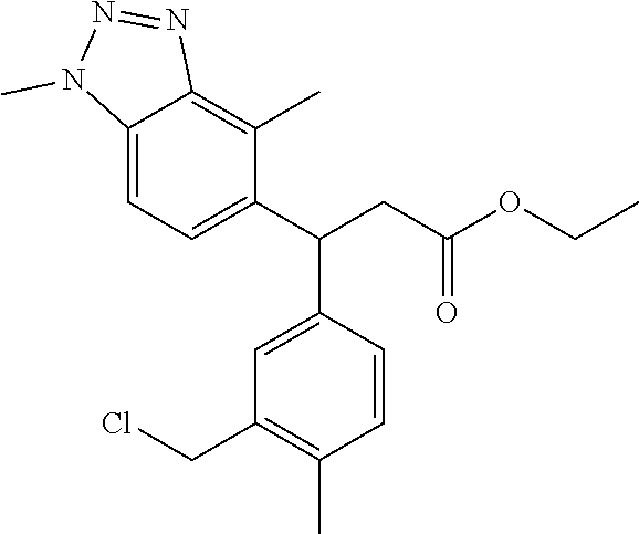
C12=CC=C(C(CC(OCC)=O)C3=CC(CCl)=C(C)C=C3)C(C)=C1N=NN2C
